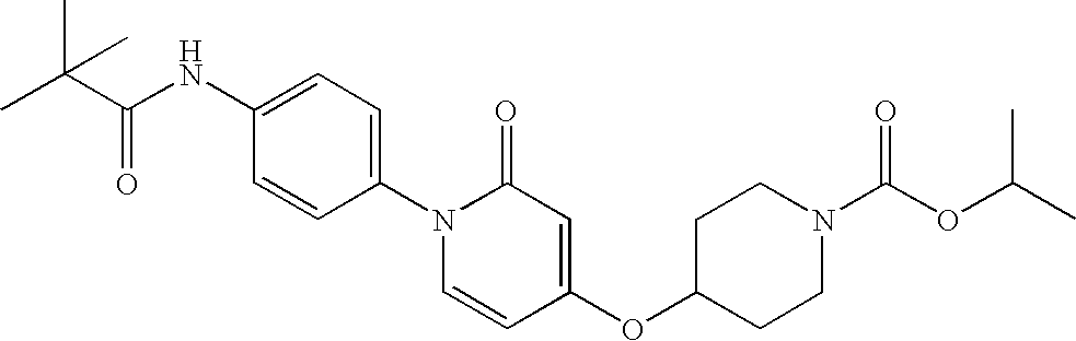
C1(NC(C(C)(C)C)=O)=CC=C(N2C=CC(OC3CCN(C(OC(C)C)=O)CC3)=CC2=O)C=C1
